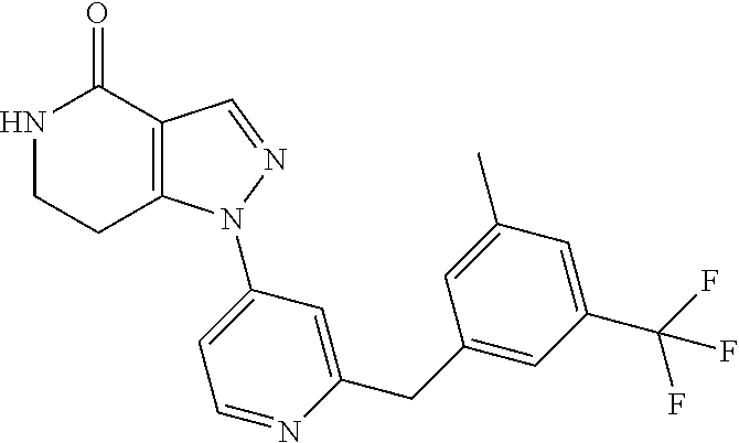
C12=C(C=NN1C1=CC=NC(CC3=CC(C(F)(F)F)=CC(C)=C3)=C1)C(=O)NCC2
